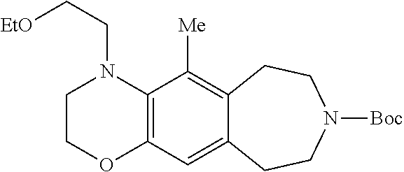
C12=C(N(CC[EtO])CCO1)C([Me])=C1C(=C2)CCN([Boc])CC1
